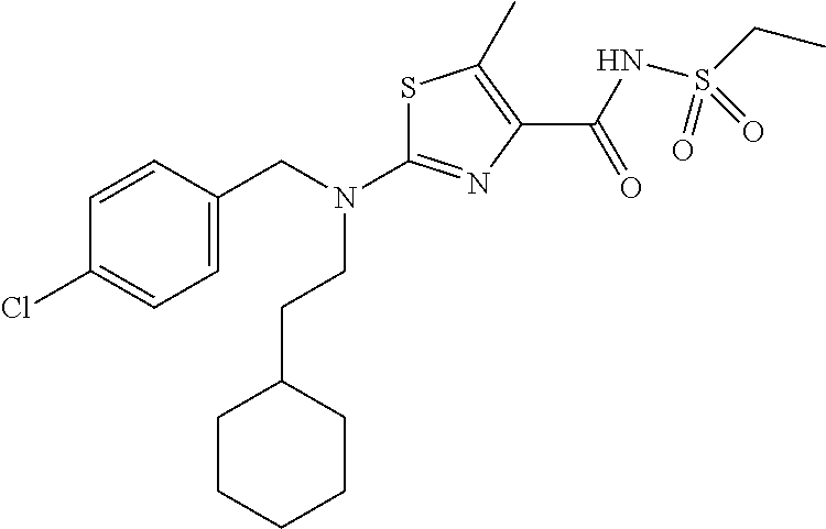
S1C(N(CC2=CC=C(Cl)C=C2)CCC2CCCCC2)=NC(C(NS(CC)(=O)=O)=O)=C1C
